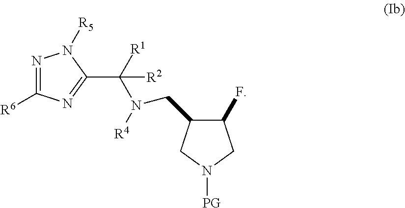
N1=C([R6])N=C(C([R1])(N([R4])CC2C(F)CN([PG])C2)[R2])N1[R5]
